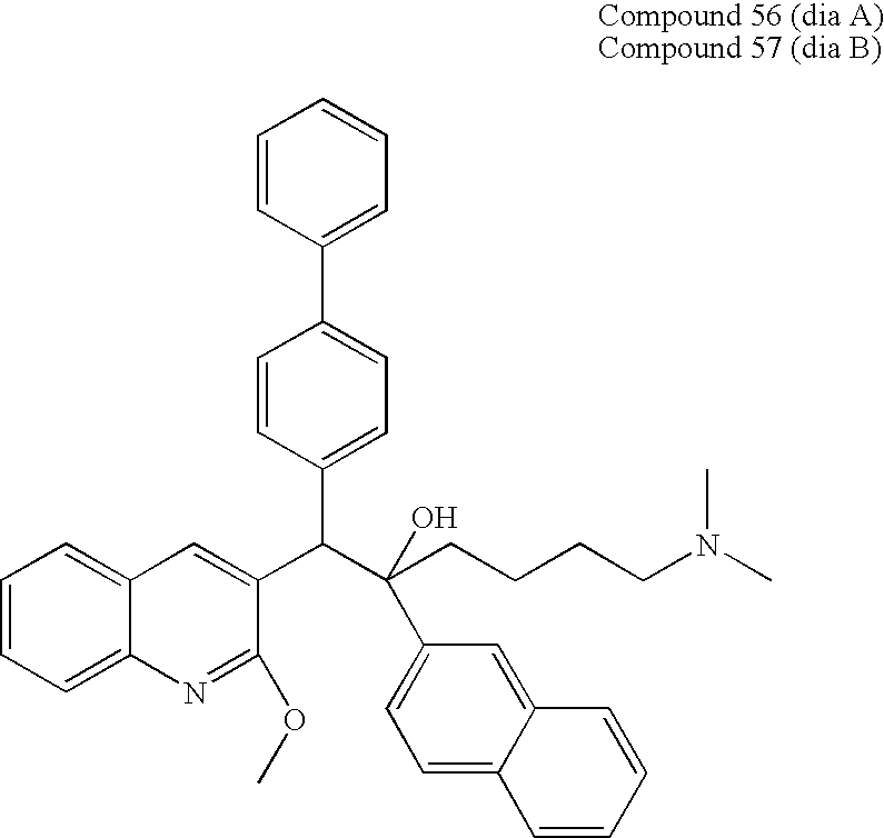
C1=CC=C2C(=C1)C=C(C(C1=CC=C(C3=CC=CC=C3)C=C1)C(CCCCN(C)C)(O)C1=CC=C3C(=C1)C=CC=C3)C(OC)=N2
